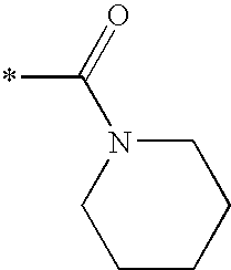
C1CCCN(C(=O)*)C1
